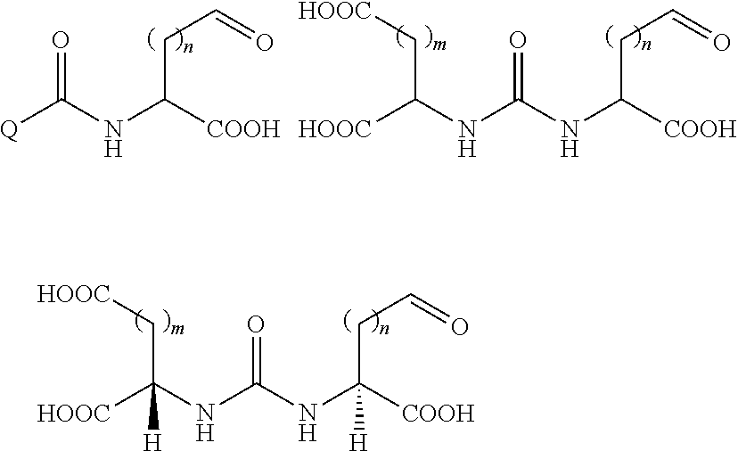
C(C(NC(NC([COOH])(CC=O)[H])=O)([HOOC])[H])[HOOC].O=C(NC([COOH])CC=O)[Q].C(C(NC(NC([COOH])CC=O)=O)[HOOC])[HOOC]
